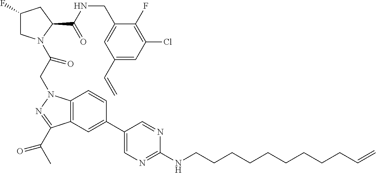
C1(F)CN(C(CN2C3=C(C(C(C)=O)=N2)C=C(C2=CN=C(NCCCCCCCCCC=C)N=C2)C=C3)=O)C(C(NCC2=CC(C=C)=CC(Cl)=C2F)=O)C1
